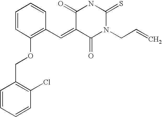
C1=CC(OCC2=C(Cl)C=CC=C2)=C(C=C2C(=O)N(CC=C)C(=S)NC2=O)C=C1
